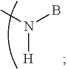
N([H])(C)B
